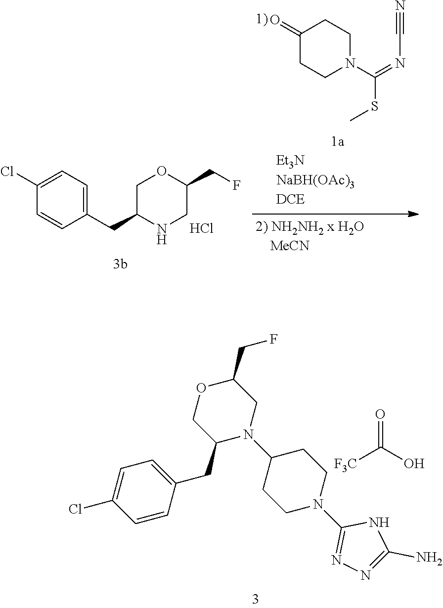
C1(CF)OCC(CC2=CC=C(Cl)C=C2)N(C2CCN(C3=NN=C(N)N3)CC2)C1.[F3C]C(O)=O.C1(=O)CCN(C(=NC#N)SC)CC1.C1(Cl)=CC=C(CC2NCC(CF)OC2)C=C1.Cl
